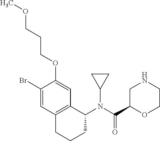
C1(N(C(C2OCCNC2)=O)C2CC2)C2=C(CCC1)C=C(Br)C(OCCCOC)=C2
